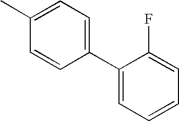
CC1=CC=C(C2=CC=CC=C2F)C=C1
